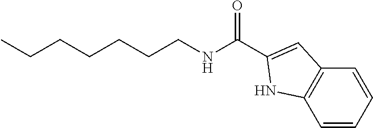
C1=CC=CC2=C1NC(C(NCCCCCCC)=O)=C2
